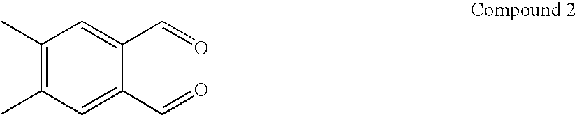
C1(C)=C(C)C=C(C=O)C(C=O)=C1
